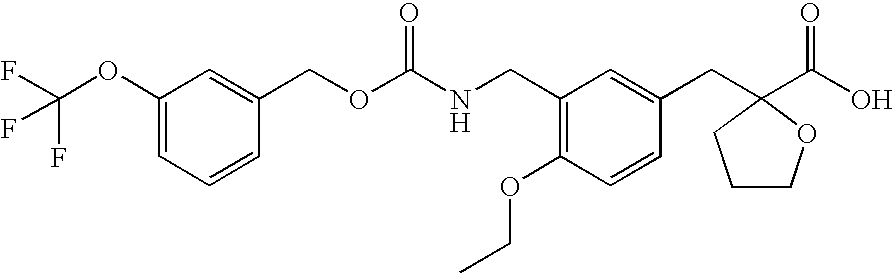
C1(OC(F)(F)F)=CC=CC(COC(NCC2=C(OCC)C=CC(CC3(C(O)=O)CCCO3)=C2)=O)=C1
